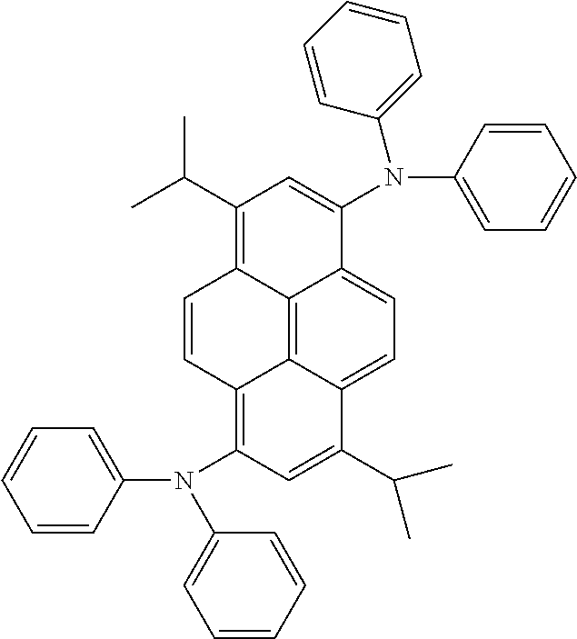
C1=CC=CC(N(C2=CC=CC=C2)C2=C3C=CC4=C(C(C)C)C=C(N(C5=CC=CC=C5)C5=CC=CC=C5)C5=CC=C(C(C(C)C)=C2)C3=C45)=C1
